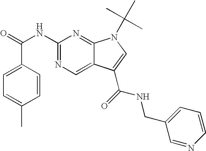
C1=CC(C(=O)NC2=NC=C3C(=N2)N(C(C)(C)C)C=C3C(NCC2=CC=CN=C2)=O)=CC=C1C
